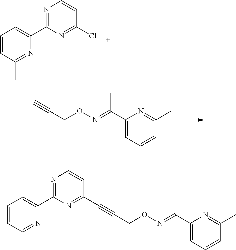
N1=C(C2=CC=CC(C)=N2)N=C(Cl)C=C1.C(CON=C(C1=CC=CC(C)=N1)C)#C.C(CON=C(C1=CC=CC(C)=N1)C)#CC1=NC(C2=CC=CC(C)=N2)=NC=C1
